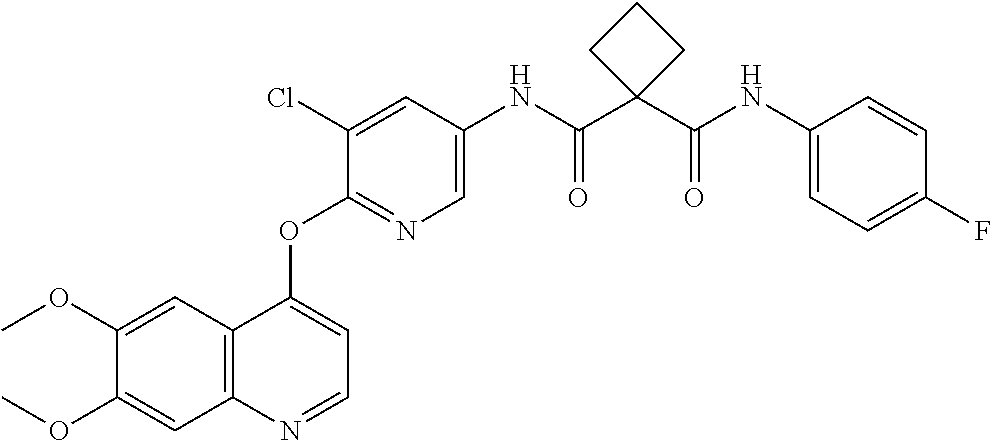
C1=C(OC)C(OC)=CC2=C1C(OC1=NC=C(NC(C3(C(NC4=CC=C(F)C=C4)=O)CCC3)=O)C=C1Cl)=CC=N2
